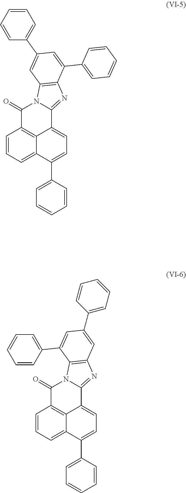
C1=CC=C2C3=C1C(=O)N1C(=NC4=C1C=C(C1=CC=CC=C1)C=C4C1=CC=CC=C1)C3=CC=C2C1=CC=CC=C1.C1=CC=C2C3=C1C(=O)N1C(=NC4=C1C(C1=CC=CC=C1)=CC(C1=CC=CC=C1)=C4)C3=CC=C2C1=CC=CC=C1
